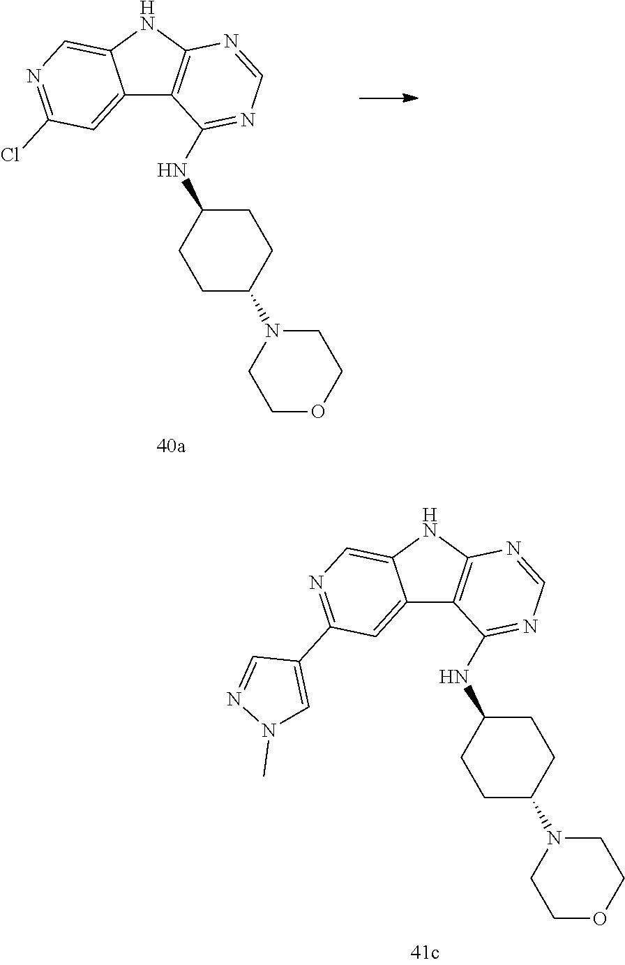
C12=CC(C3=CN(C)N=C3)=NC=C1NC1=C2C(NC2CCC(N3CCOCC3)CC2)=NC=N1.C12=CC(Cl)=NC=C1NC1=C2C(NC2CCC(N3CCOCC3)CC2)=NC=N1
